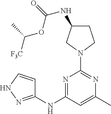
N1=C(NC2=NNC=C2)C=C(C)N=C1N1CCC(NC(=O)OC([F3C])C)C1
